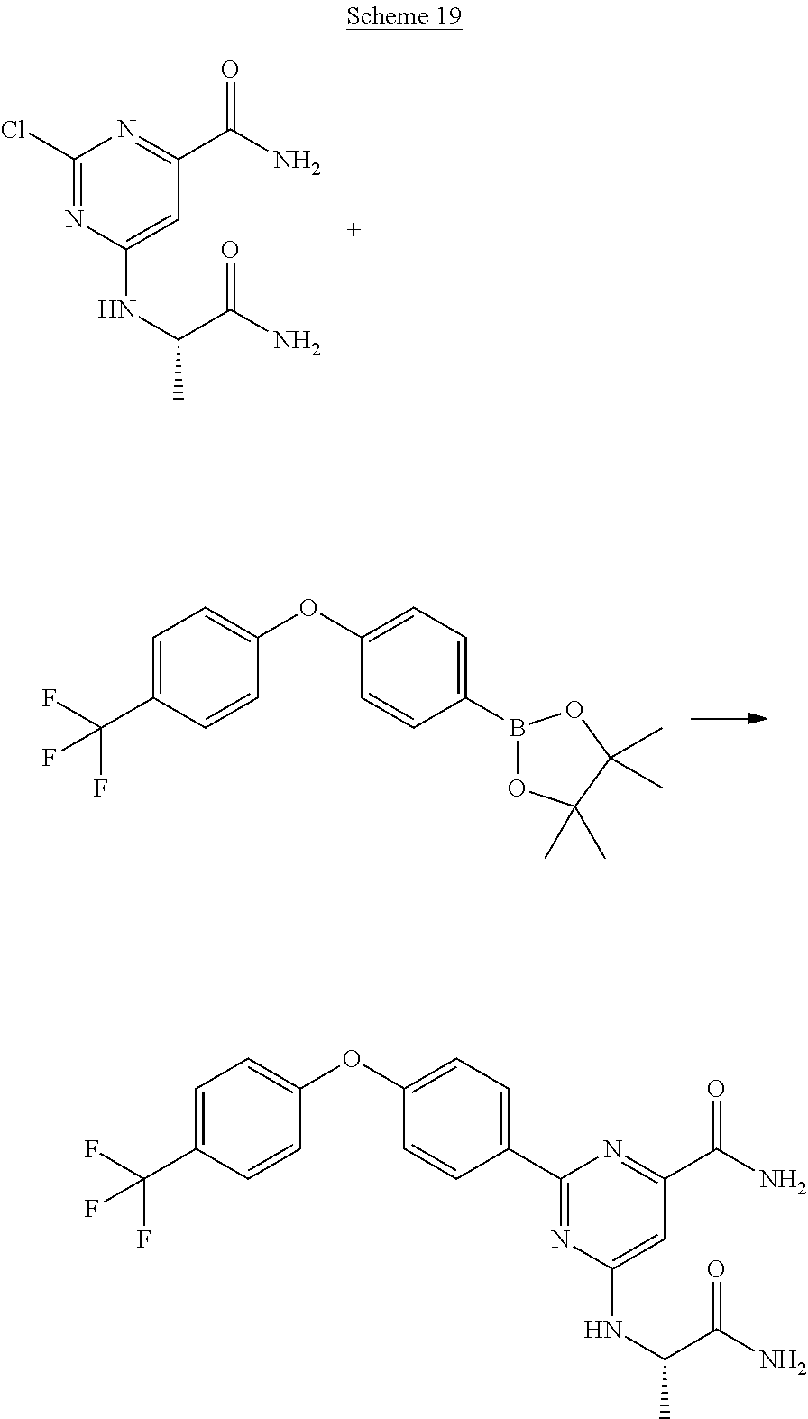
C1(Cl)=NC(NC(C)C(N)=O)=CC(C(N)=O)=N1.C1=C(C(F)(F)F)C=CC(OC2=CC=C(B3OC(C)(C)C(C)(C)O3)C=C2)=C1.C1=C(C(F)(F)F)C=CC(OC2=CC=C(C3=NC(NC(C)C(N)=O)=CC(C(N)=O)=N3)C=C2)=C1
